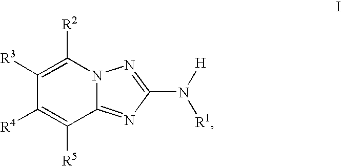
C12=NC(N([R1])[H])=NN1C([R2])=C([R3])C([R4])=C2[R5]
